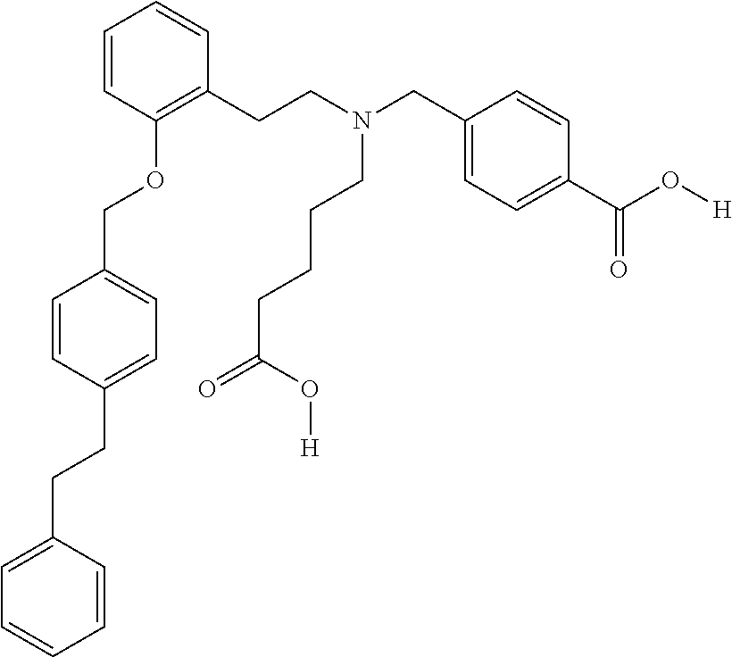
C1=CC(OCC2=CC=C(CCC3=CC=CC=C3)C=C2)=C(CCN(CC2=CC=C(C(O[H])=O)C=C2)CCCCC(=O)O[H])C=C1
